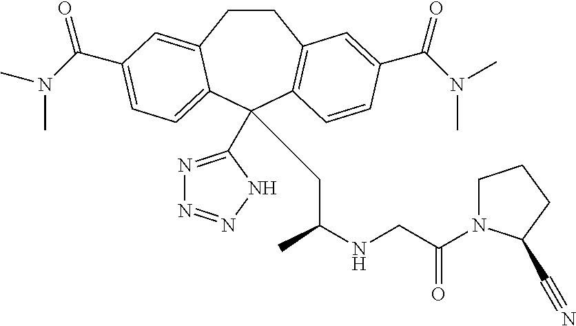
C1CC2=CC(C(N(C)C)=O)=CC=C2C(CC(C)NCC(N2CCCC2C#N)=O)(C2=NN=NN2)C2=C1C=C(C(N(C)C)=O)C=C2
